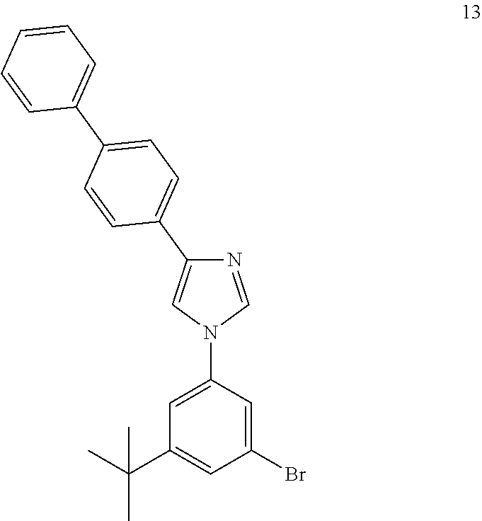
N1=CN(C2=CC(C(C)(C)C)=CC(Br)=C2)C=C1C1=CC=C(C2=CC=CC=C2)C=C1
